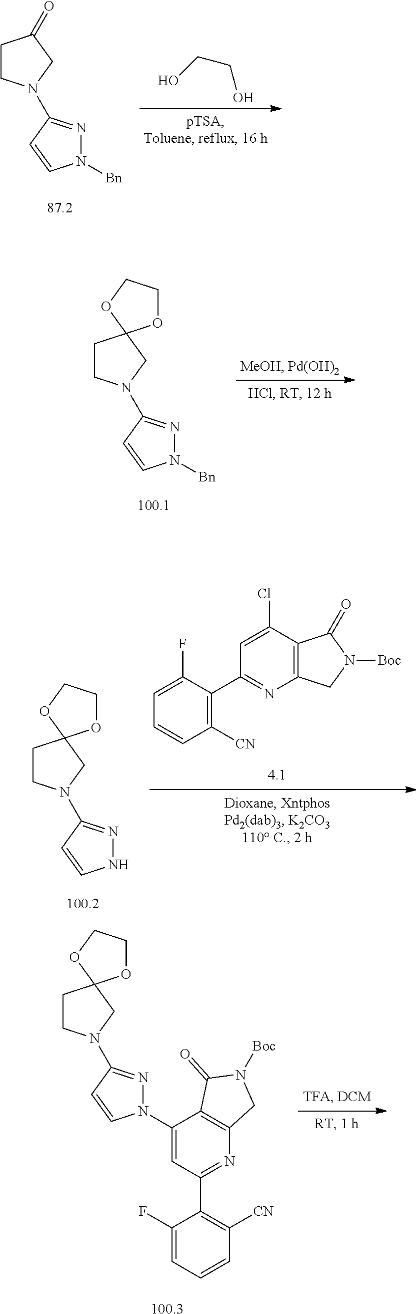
N1([Bn])N=C(N2CCC(=O)C2)C=C1.OCCO.N1([Bn])N=C(N2CCC3(C2)OCCO3)C=C1.N1N=C(N2CCC3(C2)OCCO3)C=C1.C1([CN])=C(C2=NC3=C(C(Cl)=C2)C(=O)N([Boc])C3)C(F)=CC=C1.[100.3].N1(C2=CC(C3=C([CN])C=CC=C3F)=NC3=C2C(=O)N([Boc])C3)N=C(N2CCC3(C2)OCCO3)C=C1
